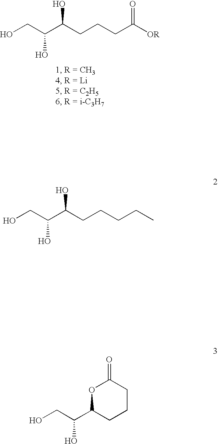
OCC(C(CCCC([OR])=O)O)O.OCC(C(CCCCC)O)O.O1C(C(CO)O)CCCC1=O
